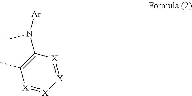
[X]1=[X][X]=[X]C(N([Ar])C)=C1C
